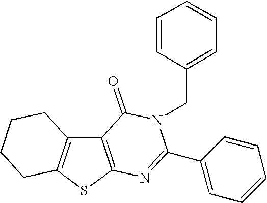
C12=C(SC3=C1CCCC3)N=C(C1=CC=CC=C1)N(CC1=CC=CC=C1)C2=O
